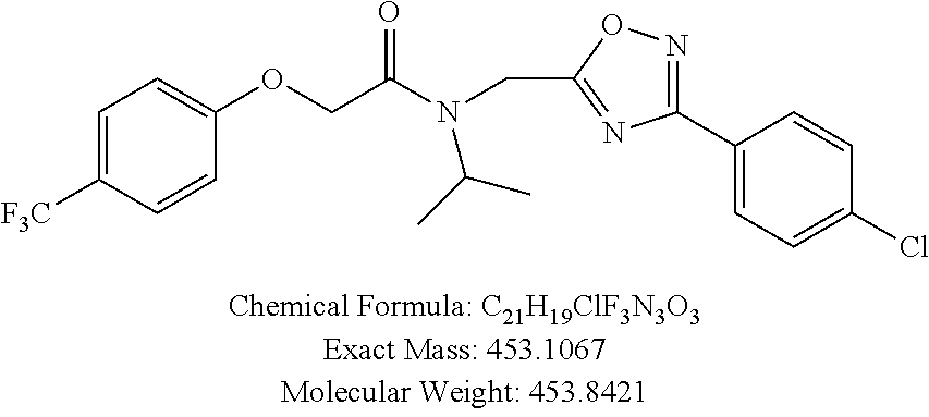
O(CC(N(CC1=NC(C2=CC=C(Cl)C=C2)=NO1)C(C)C)=O)C1=CC=C([F3C])C=C1
